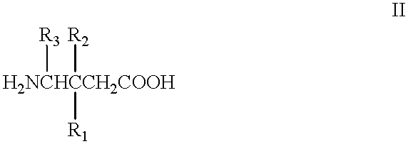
[H2NCHCCH2COOH]([R3])([R2])[R1]
